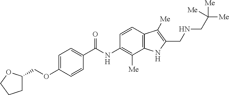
C1=C(OCC2CCCO2)C=CC(C(NC2=C([Me])C3=C(C=C2)C([Me])=C(CNCC([Me])([Me])[Me])N3)=O)=C1
